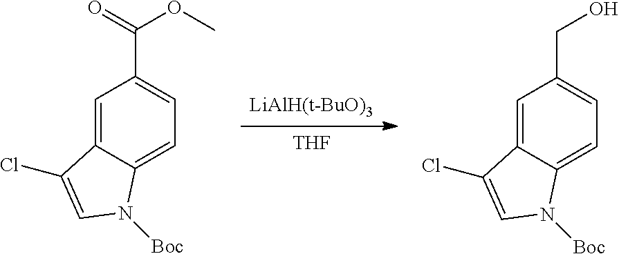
[THF].[LiAlH(t-BuO)3].C1=C2C(=CC=C1CO)N([Boc])C=C2Cl.C1=C2C(=CC=C1C(=O)OC)N([Boc])C=C2Cl
